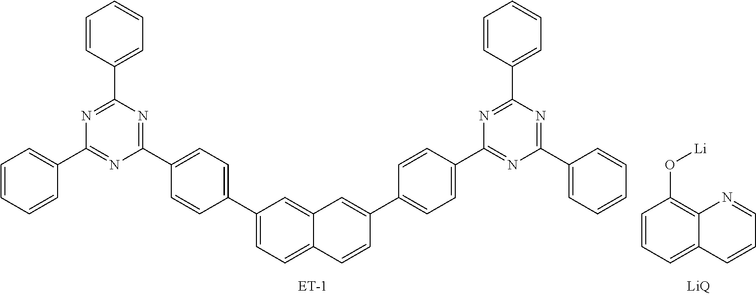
C1=CC=CC(C2=NC(C3=CC=C(C4=CC=C5C(=C4)C=C(C4=CC=C(C6=NC(C7=CC=CC=C7)=NC(C7=CC=CC=C7)=N6)C=C4)C=C5)C=C3)=NC(C3=CC=CC=C3)=N2)=C1.C1=CC=C2C(=C1O[Li])N=CC=C2.[LiQ]
